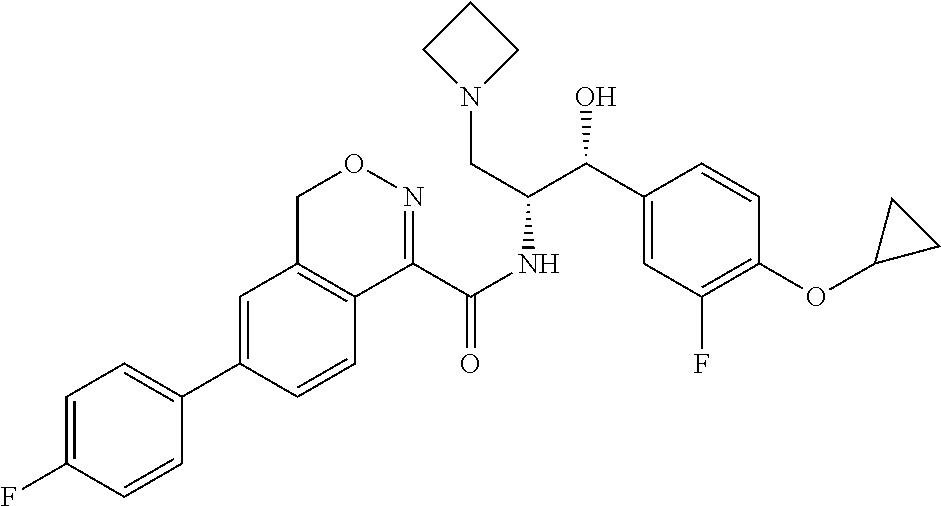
C1=C(C2=CC=C(F)C=C2)C=CC2=C1CON=C2C(NC(C(C1=CC(F)=C(OC2CC2)C=C1)O)CN1CCC1)=O
